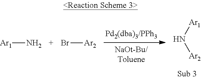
[Ar1]N.Br[Ar2].N([Ar1])[Ar2]
